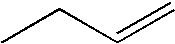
CCC=C
